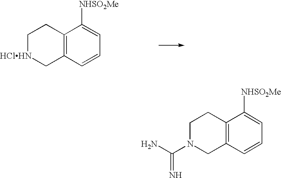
C1N(C(N)=N)CC2=C(C1)C([NHSO2Me])=CC=C2.C1[HClHN]CC2=C(C1)C([NHSO2Me])=CC=C2
